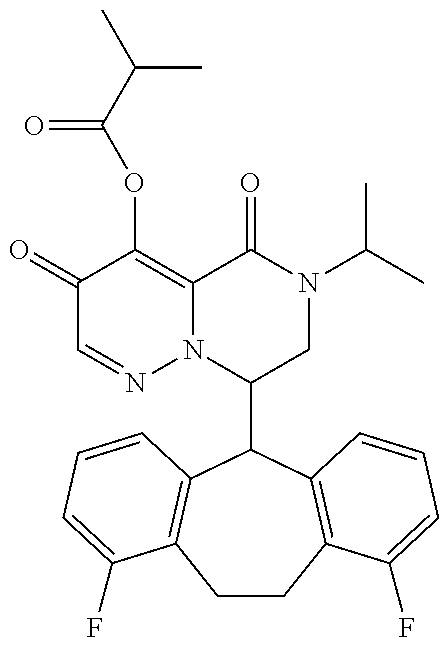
C1(=O)C=NN2C(=C1OC(C(C)C)=O)C(=O)N(C(C)C)CC2C1C2=C(CCC3=C1C=CC=C3F)C(F)=CC=C2
